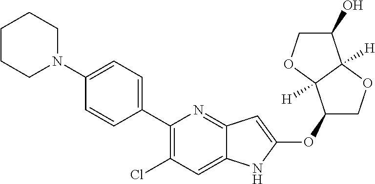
C1(C2=CC=C(N3CCCCC3)C=C2)=C(Cl)C=C2C(=N1)C=C(OC1COC3([H])C1([H])OCC3O)N2
